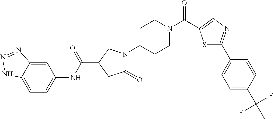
C1=C2C(=CC(NC(=O)C3CN(C4CCN(C(=O)C5=C(C)N=C(C6=CC=C(C(C)(F)F)C=C6)S5)CC4)C(=O)C3)=C1)N=NN2
